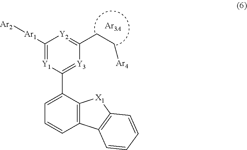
C1([Ar1][Ar2])=[Y1]C(C2=CC=CC3=C2[X1]C2=C3C=CC=C2)=[Y3]C(CC[Ar4])=[Y2]1.[Ar3A]
